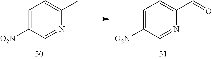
C1=C([O2N])C=NC(C)=C1.C1=C([O2N])C=NC(C=O)=C1
